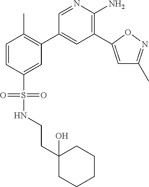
C1=CC(S(=O)(=O)NCCC2(O)CCCCC2)=CC(C2=CC(C3=CC(C)=NO3)=C(N)N=C2)=C1C
